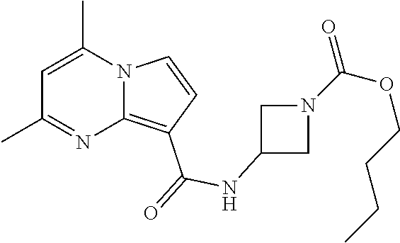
C1=C(C)N2C(=C(C(=O)NC3CN(C(OCCCC)=O)C3)C=C2)N=C1C
